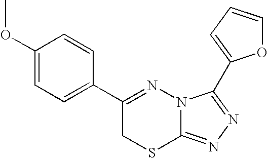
C1=C(OC)C=CC(C2=NN3C(=NN=C3C3=CC=CO3)SC2)=C1
